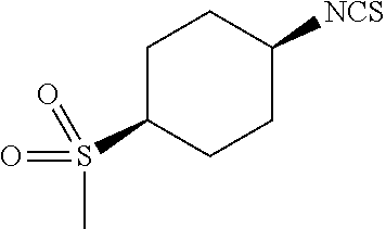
C1C(S(=O)(=O)C)CCC([NCS])C1
